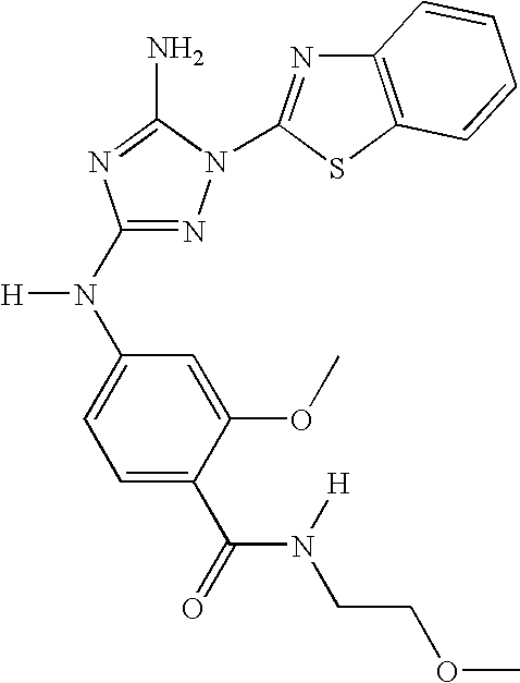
N1=C(N(C2=CC=C(C(=O)N([H])CCOC)C(OC)=C2)[H])N=C(N)N1C1=NC2=C(S1)C=CC=C2
